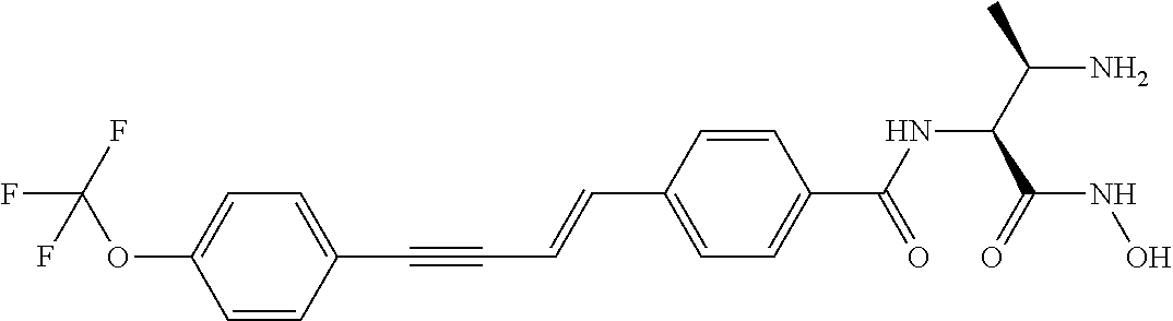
C(C1=CC=C(C(NC(C(N)C)C(NO)=O)=O)C=C1)=CC#CC1=CC=C(OC(F)(F)F)C=C1
